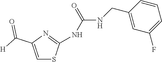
C1=C(C([H])=O)N=C(NC(NCC2=CC(F)=CC=C2)=O)S1
